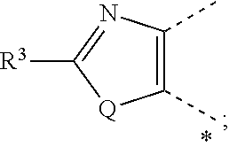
C1(C)=C(C)N=C([R3])[Q]1
